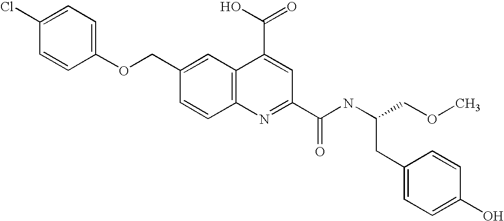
C1(OCC2=CC3=C(C=C2)N=C(C(NC(COC)CC2=CC=C(O)C=C2)=O)C=C3C(O)=O)=CC=C(Cl)C=C1
